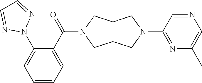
C12C(CN(C3=NC(C)=CN=C3)C1)CN(C(=O)C1=CC=CC=C1N1N=CC=N1)C2
